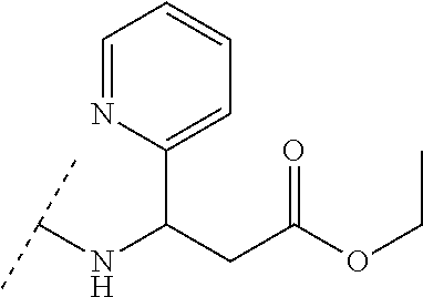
C1(C(CC(OCC)=O)NC(C)C)=CC=CC=N1
